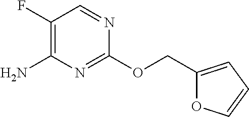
C1(F)=C(N)N=C(OCC2=CC=CO2)N=C1
